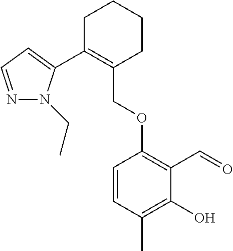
C1C(C2=CC=NN2CC)=C(COC2=C(C=O)C(O)=C(C)C=C2)CCC1
